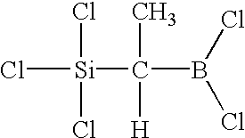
Cl[Si](C(B(Cl)Cl)(C)[H])(Cl)Cl
